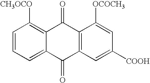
C1=CC=C2C(=C1[CH3OCO])C(=O)C1=C(C2=O)C=C([COOH])C=C1[OCOCH3]
